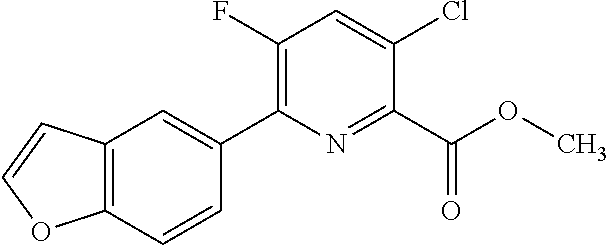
C12=C(C=CO1)C=C(C1=C(F)C=C(Cl)C(C(OC)=O)=N1)C=C2
